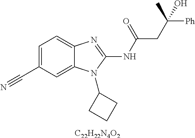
[C22H22N4O2].C1=C(C#N)C=C2C(=C1)N=C(NC(=O)CC([Ph])(C)O)N2C1CCC1
